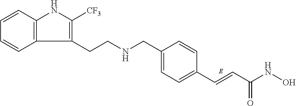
C(C1=CC=C(C=CC(NO)=O)C=C1)NCCC1=C([CF3])NC2=C1C=CC=C2
